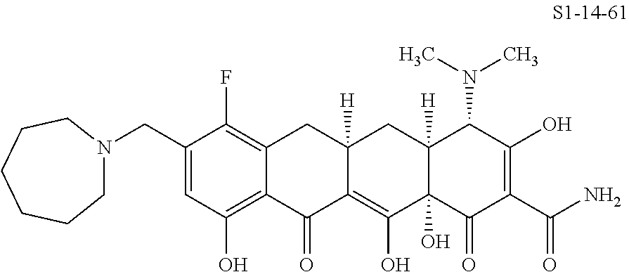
C1(CN2CCCCCC2)=CC(O)=C2C(=C1F)CC1([H])C(=C(O)C3(O)C([H])(C1)C(N(C)C)C(O)=C(C(N)=O)C3=O)C2=O
